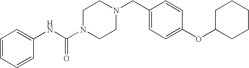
C1(CN2CCN(C(NC3=CC=CC=C3)=O)CC2)=CC=C(OC2CCCCC2)C=C1
